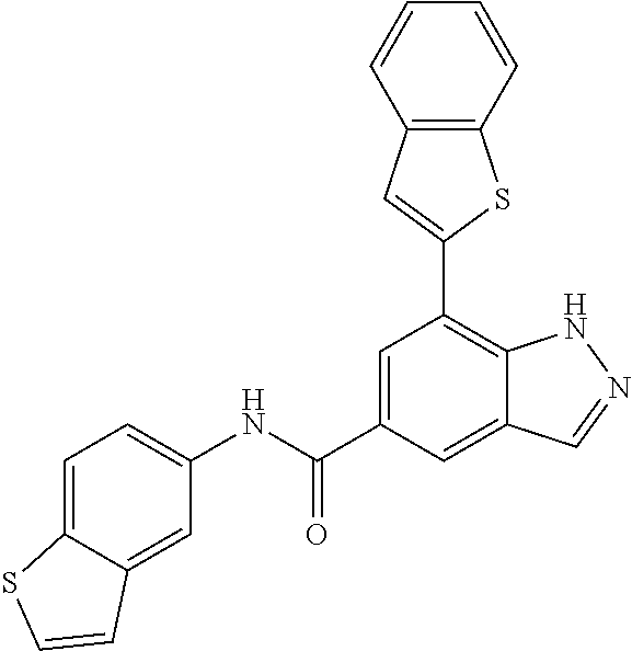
C1=C(C(NC2=CC=C3C(=C2)C=CS3)=O)C=C2C(=C1C1=CC3=C(S1)C=CC=C3)NN=C2
